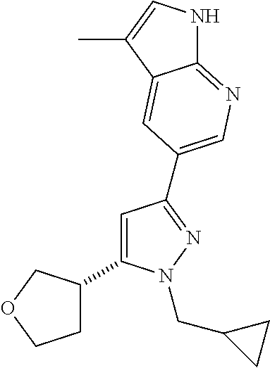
C1C(C2=CC(C3=CN=C4NC=C(C)C4=C3)=NN2CC2CC2)COC1
